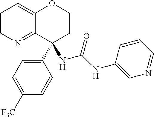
C1=CN=C2C(=C1)OCCC2(NC(NC1=CN=CC=C1)=O)C1=CC=C([F3C])C=C1
